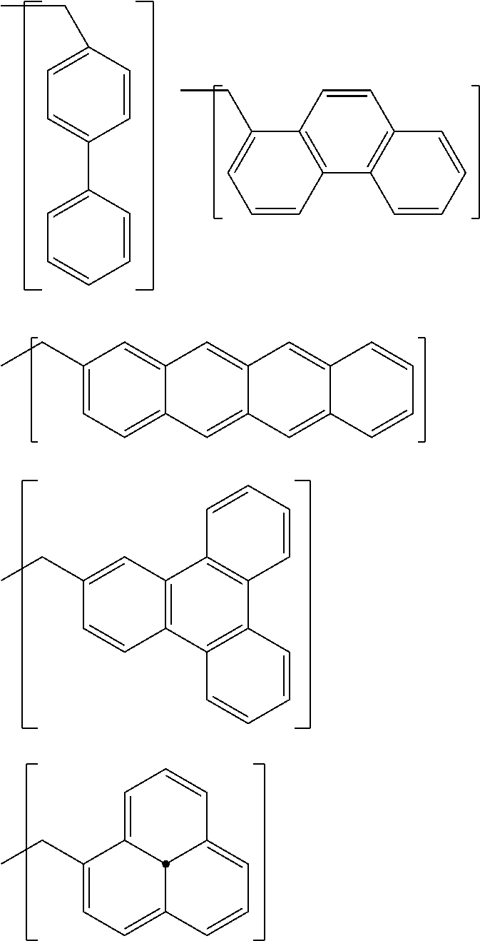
C1=C(CC)C=CC(C2=CC=CC=C2)=C1.C12=C(C=CC3=C1C=CC=C3)C(CC)=CC=C2.C12=CC(CC)=CC=C1C=C1C(=C2)C=C2C(=C1)C=CC=C2.C1(CC)=CC2=C(C=C1)C1=C(C3=C2C=CC=C3)C=CC=C1.C1=C2C(CC)=CC=C3C=CC=C(C=C1)C23
